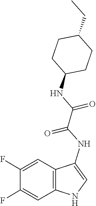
O=C(NC1=CNC2=C1C=C(F)C(F)=C2)C(NC1CCC(CC)CC1)=O
